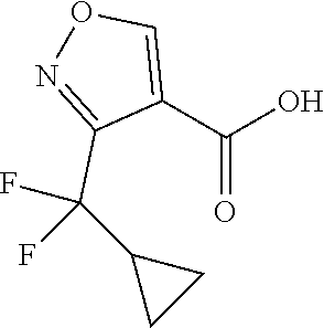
C(=O)(O)C1=CON=C1C(F)(F)C1CC1
